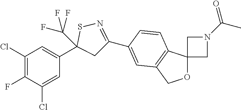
C1(Cl)=C(F)C(Cl)=CC(C2(C(F)(F)F)CC(C3=CC4=C(C5(OC4)CN(C(=O)C)C5)C=C3)=NS2)=C1
